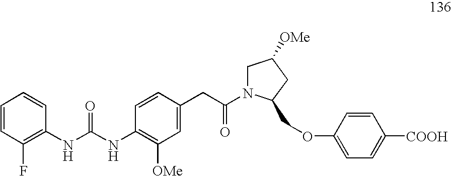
C1=CC(F)=C(NC(NC2=C([OMe])C=C(CC(=O)N3CC([OMe])CC3COC3=CC=C([COOH])C=C3)C=C2)=O)C=C1
